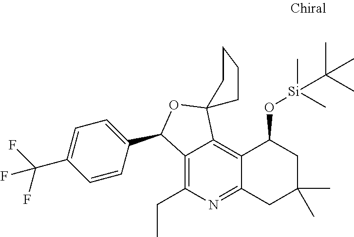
C12=C(CC)N=C3C(=C1C1(OC2C2=CC=C(C(F)(F)F)C=C2)CCCC1)C(O[Si](C)(C(C)(C)C)C)CC(C)(C)C3
